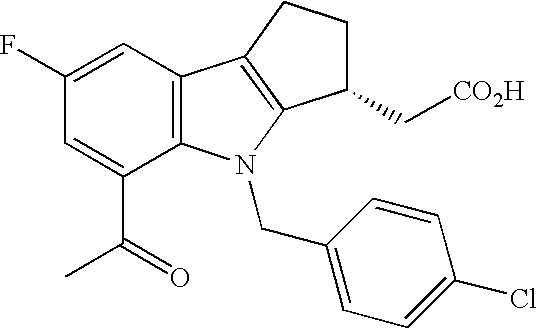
C1(F)=CC2=C(C(C(C)=O)=C1)N(CC1=CC=C(Cl)C=C1)C1=C2CCC1C[CO2H]
